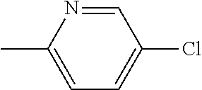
C1=NC(C)=CC=C1Cl
